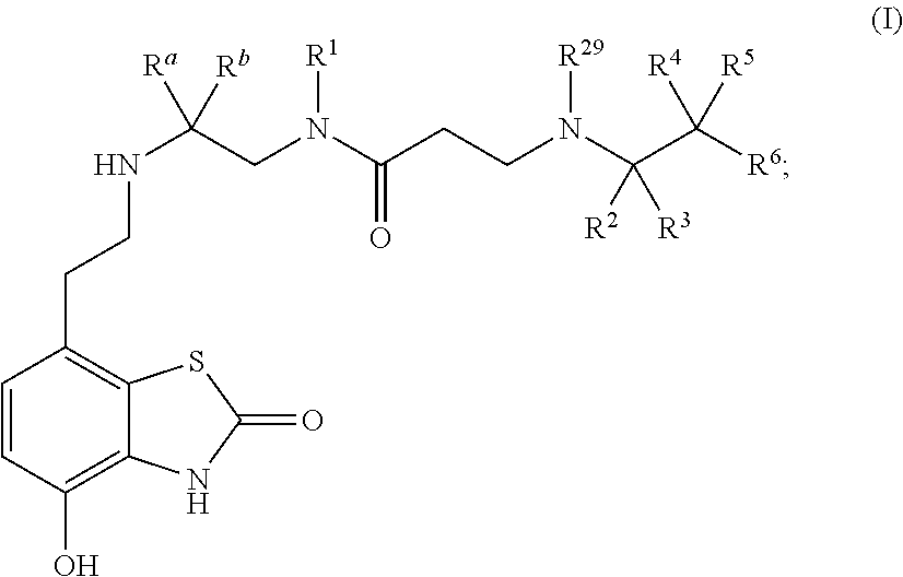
C1=CC(O)=C2C(=C1CCNC(CN(C(CCN(C(C([R6])([R4])[R5])([R2])[R3])[R29])=O)[R1])([Ra])[Rb])SC(=O)N2
